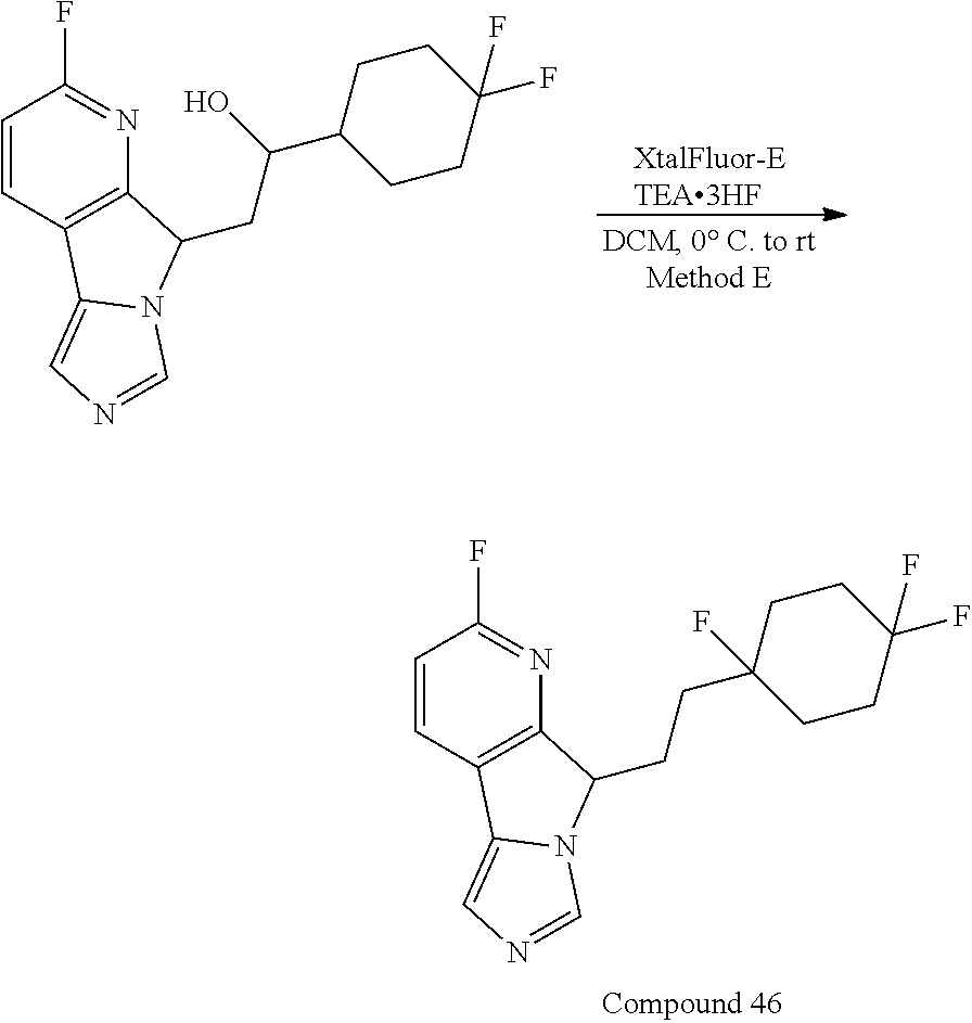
C1=CC2=C(N=C1F)C(CCC1(F)CCC(F)(F)CC1)N1C2=CN=C1.[XtalFluor-ETEA3HF].C1=CC2=C(N=C1F)C(CC(O)C1CCC(F)(F)CC1)N1C2=CN=C1
